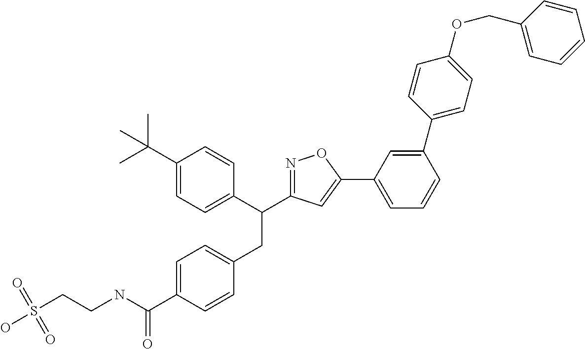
C1=C(C(NCCS(O)(=O)=O)=O)C=CC(CC(C2=CC=C(C(C)(C)C)C=C2)C2=NOC(C3=CC=CC(C4=CC=C(OCC5=CC=CC=C5)C=C4)=C3)=C2)=C1
